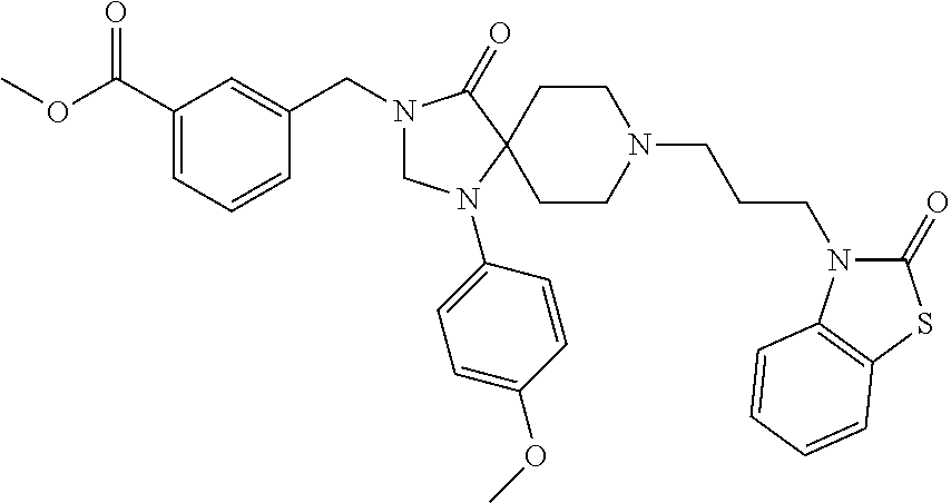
N1(CC2=CC(C(OC)=O)=CC=C2)CN(C2=CC=C(OC)C=C2)C2(C1=O)CCN(CCCN1C(=O)SC3=C1C=CC=C3)CC2
